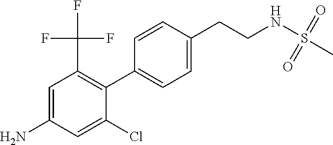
C1=C(Cl)C(C2=CC=C(CCNS(=O)(=O)C)C=C2)=C(C(F)(F)F)C=C1N
